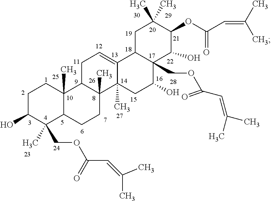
C1C(O)C(COC(C=C(C)C)=O)(C)C2C(C)(C1)C1C(C)(CC2)C2(C)C(=CC1)C1C(COC(C=C(C)C)=O)(C(O)C2)C(O)C(OC(C=C(C)C)=O)C(C)(C)C1
